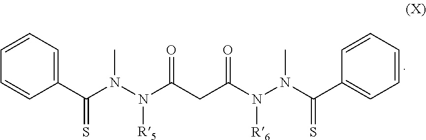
C1(C(N(N(C(CC(N(N(C(C2=CC=CC=C2)=S)C)[R6])=O)=O)[R5])C)=S)=CC=CC=C1
